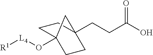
C1C2(O[L4][R1])CCC(CCC(O)=O)(C1)C2
